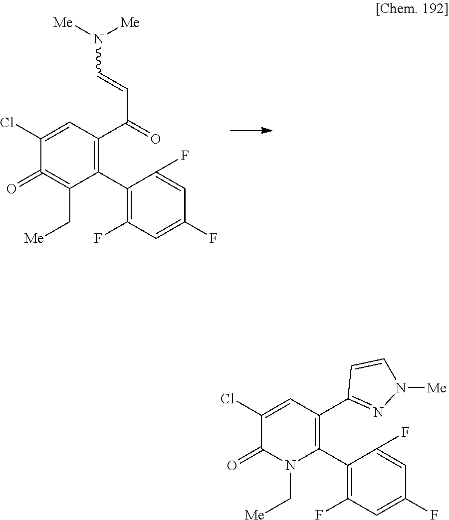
C1(C2=C(F)C=C(F)C=C2F)=C(C(=O)C=CN([Me])[Me])C=C(Cl)C(=O)=C1C[Me].C1(C2=C(F)C=C(F)C=C2F)=C(C2=NN([Me])C=C2)C=C(Cl)C(=O)N1C[Me]
